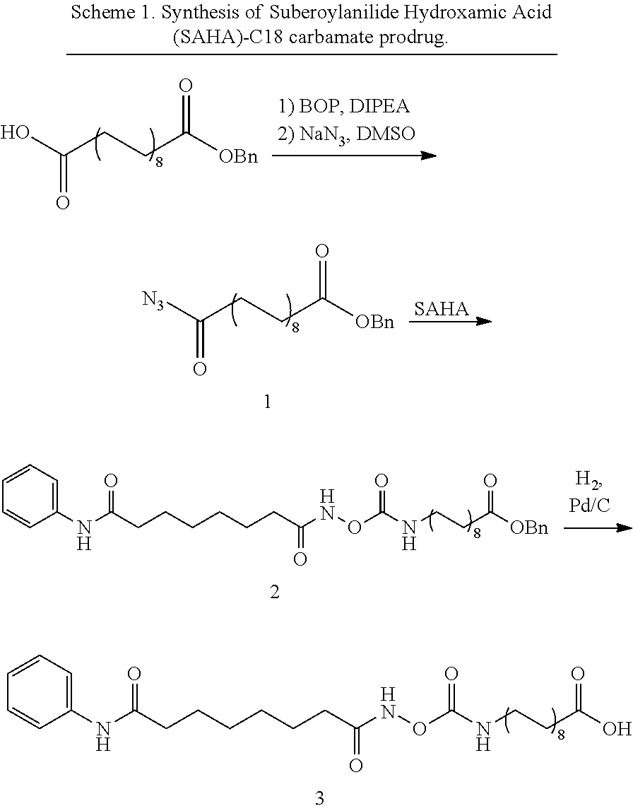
O=C([N3])CCC([OBn])=O.[SAHA].N(C(ONC(CCCCCCC(=O)NC1=CC=CC=C1)=O)=O)CCC([OBn])=O.N(C(ONC(CCCCCCC(=O)NC1=CC=CC=C1)=O)=O)CCC(O)=O.O=C(O)CCC([OBn])=O
